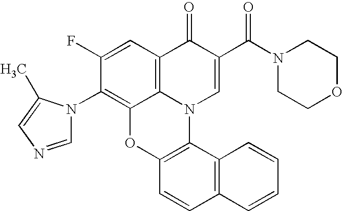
C1(F)=CC2=C3C(=C1N1C=NC=C1C)OC1=C(N3C=C(C(N3CCOCC3)=O)C2=O)C2=C(C=C1)C=CC=C2
